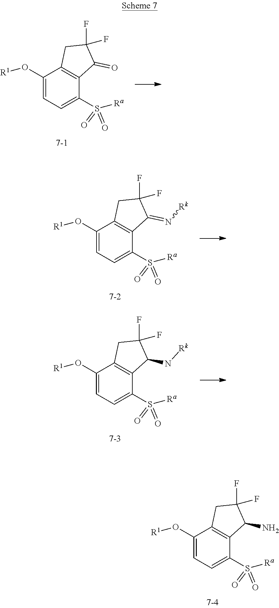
C1(O[R1])=CC=C(S([Ra])(=O)=O)C2=C1CC(F)(F)C2N.C1(O[R1])=CC=C(S([Ra])(=O)=O)C2=C1CC(F)(F)C2=O.C1(O[R1])=CC=C(S([Ra])(=O)=O)C2=C1CC(F)(F)C2=N[Rk].C1(O[R1])=CC=C(S([Ra])(=O)=O)C2=C1CC(F)(F)C2N[Rk]
